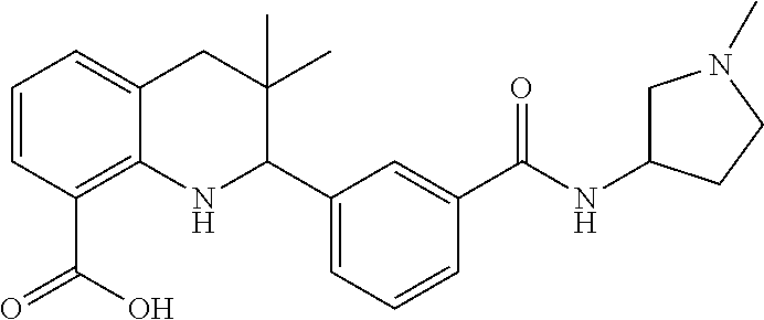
C1=CC(C(O)=O)=C2C(=C1)CC(C)(C)C(C1=CC=CC(C(NC3CN(C)CC3)=O)=C1)N2
